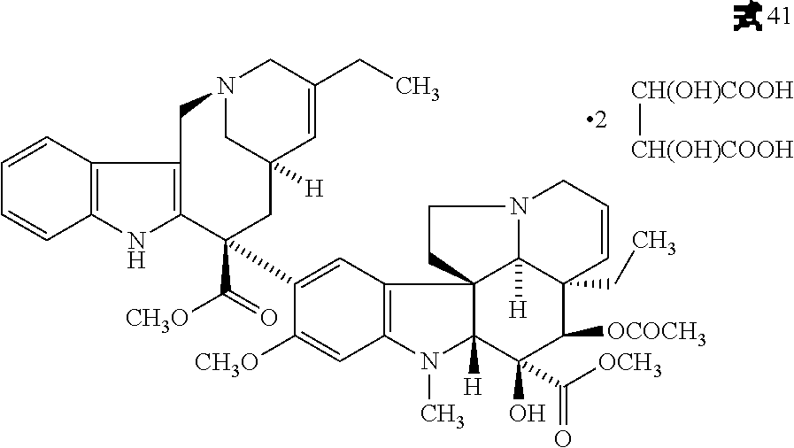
[CH(OH)COOH][CH(OH)COOH].N12CC([H])(C=C(CC)C1)CC(C(=O)[CH3O])(C1=CC3=C(N(C)C4([H])C(O)(C([OCH3])=O)C([OCOCH3])C5(CC)C6([H])N(CC=C5)CCC634)C=C1[CH3O])C1=C(C2)C2=C(N1)C=CC=C2
